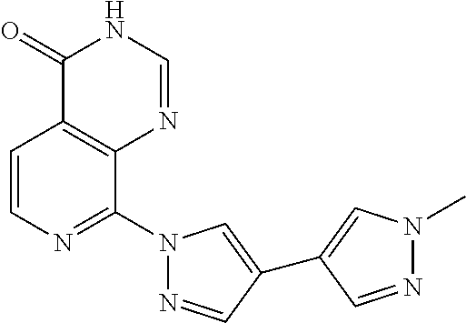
C1=CN=C(N2N=CC(C3=CN(C)N=C3)=C2)C2=C1C(=O)NC=N2
